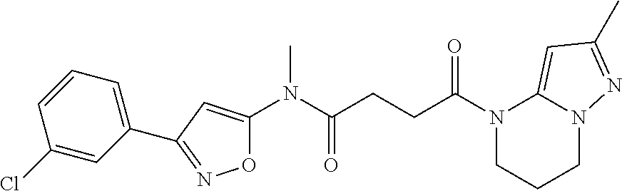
N(C(CCC(N1CCCN2C1=CC(C)=N2)=O)=O)(C1=CC(C2=CC=CC(Cl)=C2)=NO1)C
